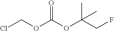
ClCOC(OC(CF)(C)C)=O
